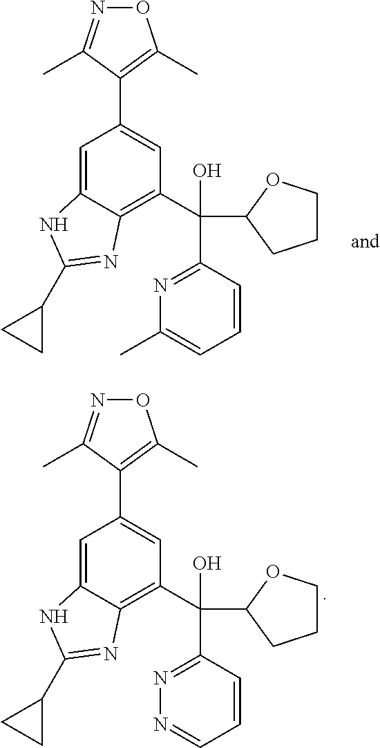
C1(C(C2CCCO2)(O)C2=NC(C)=CC=C2)=C2C(=CC(C3=C(C)ON=C3C)=C1)NC(C1CC1)=N2.C1(C(C2CCCO2)(O)C2=NN=CC=C2)=C2C(=CC(C3=C(C)ON=C3C)=C1)NC(C1CC1)=N2
